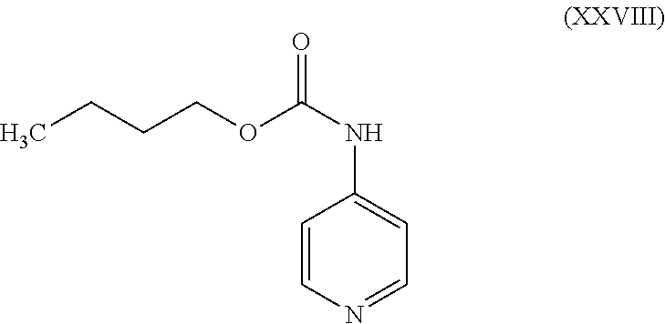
C1=CN=CC=C1NC(OCCCC)=O
